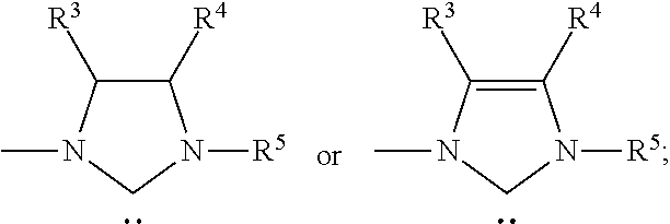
C1([R4])C([R3])N(C)CN1[R5].C1([R4])=C([R3])N(C)CN1[R5]
